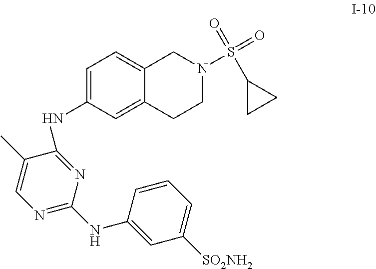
C1=C(NC2=NC(NC3=CC([SO2NH2])=CC=C3)=NC=C2C)C=C2C(=C1)CN(S(=O)(=O)C1CC1)CC2
